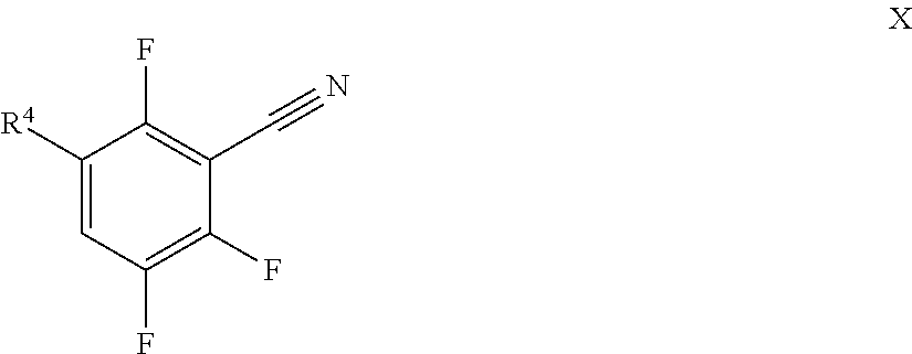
C1([R4])=CC(F)=C(F)C(C#N)=C1F
